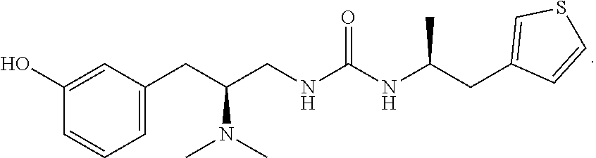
C1=C(CC(CNC(NC(CC2=CSC=C2)C)=O)N(C)C)C=C(O)C=C1
